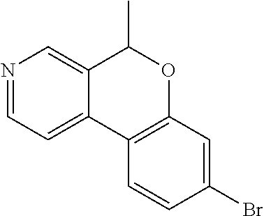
C12=CC=NC=C1C(C)OC1=C2C=CC(Br)=C1
